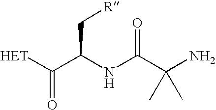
[HET]C(C(NC(C(N)(C)C)=O)C[R])=O
